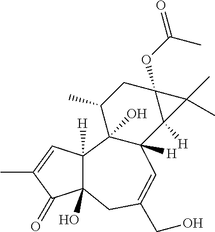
C1C(C)C2(O)C([H])(C3([H])C1(OC(C)=O)C3(C)C)C=C(CO)CC1(O)C2([H])C=C(C)C1=O
